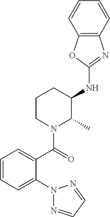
C1(NC2CCCN(C(=O)C3=CC=CC=C3N3N=CC=N3)C2C)=NC2=C(O1)C=CC=C2
